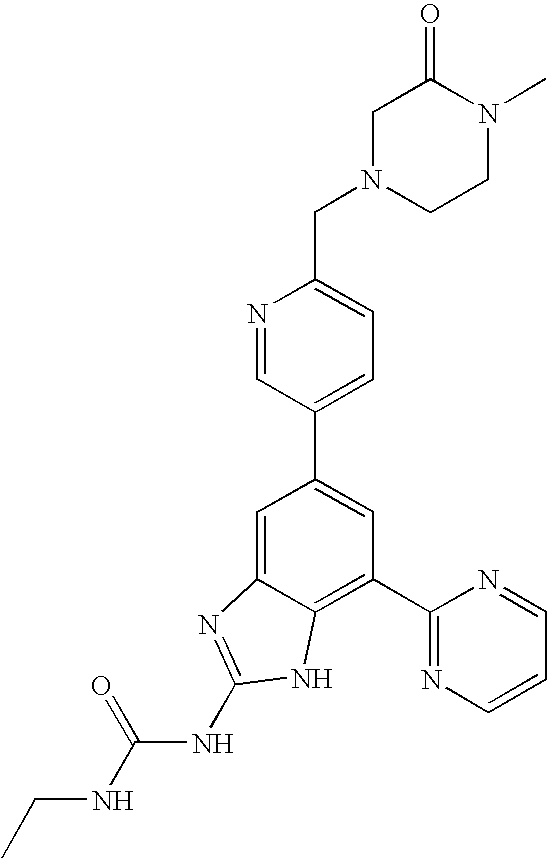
N1=CC(C2=CC(C3=NC=CC=N3)=C3C(=C2)N=C(NC(NCC)=O)N3)=CC=C1CN1CCN(C)C(=O)C1
